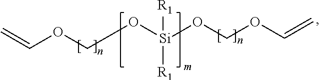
C=COCO[Si](OCOC=C)([R1])[R1]
